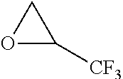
O1C([CF3])C1
